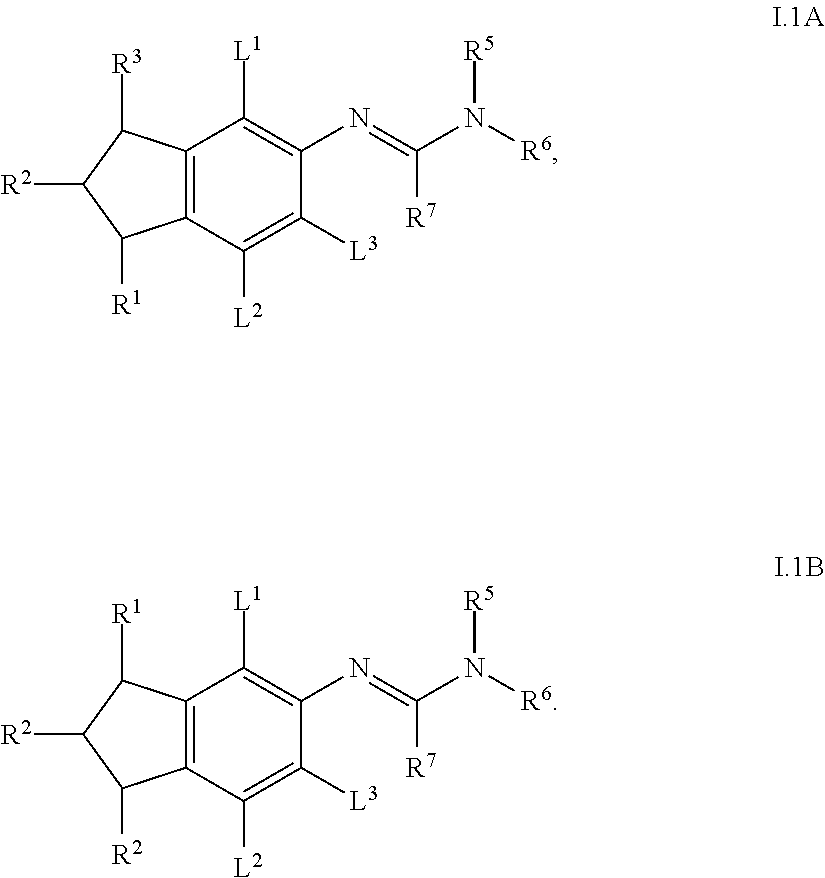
C12=C(C([L2])=C([L3])C(N=C(N([R6])[R5])[R7])=C1[L1])C([R1])C([R2])C2[R3].C12=C(C([L2])=C([L3])C(N=C(N([R6])[R5])[R7])=C1[L1])C([R2])C([R2])C2[R1]
